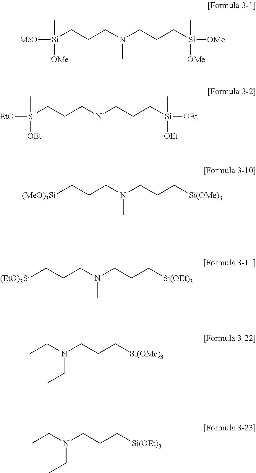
[Si](CCCN(CCC[Si]([OMe])(C)[OMe])C)([MeO])(C)[OMe].[Si](CCCN(CCC[Si]([OEt])(C)[OEt])C)([EtO])(C)[OEt].[(MeO)3Si]CCCN(CCC[Si(OMe)3])C.[(EtO)3Si]CCCN(CCC[Si(OEt)3])C.CCN(CCC[Si(OMe)3])CC.CCN(CCC[Si(OEt)3])CC
